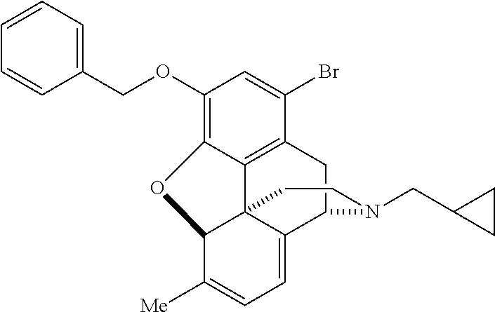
C1(OCC2=CC=CC=C2)=C2C3=C(C(Br)=C1)CC1C4=CC=C([Me])C(C34CCN1CC1CC1)O2
